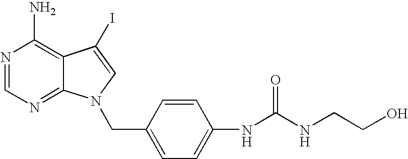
N1=CN=C2C(=C1N)C(I)=CN2CC1=CC=C(NC(NCCO)=O)C=C1
